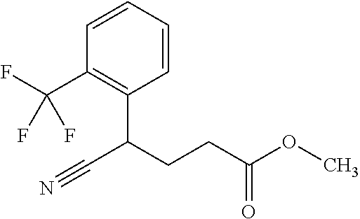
C1=CC=CC(C(CCC(OC)=O)C#N)=C1C(F)(F)F
